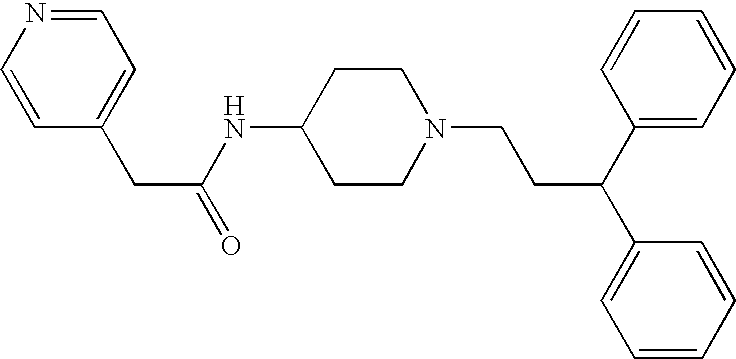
C1(CC(NC2CCN(CCC(C3=CC=CC=C3)C3=CC=CC=C3)CC2)=O)=CC=NC=C1
